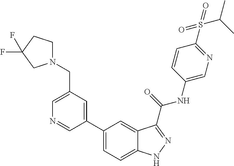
C1(CN2CCC(F)(F)C2)=CN=CC(C2=CC=C3C(=C2)C(C(NC2=CN=C(S(=O)(=O)C(C)C)C=C2)=O)=NN3)=C1
